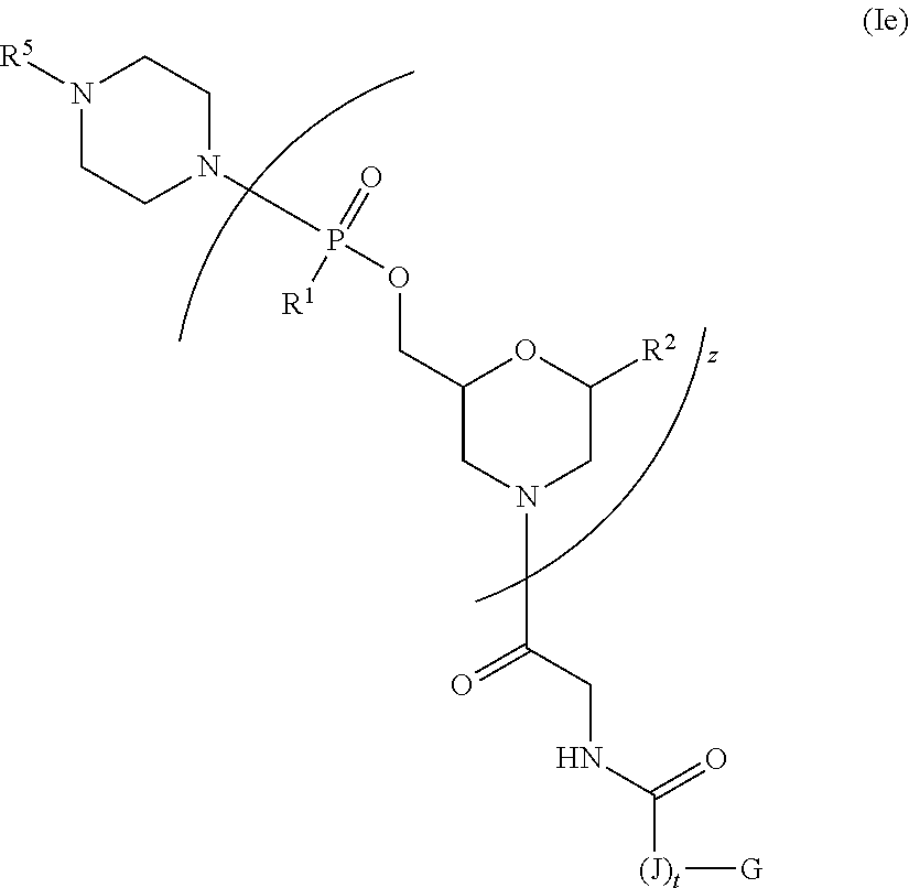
C1(COP(=O)([R1])N2CCN([R5])CC2)CN(C(CNC([(J)t][G])=O)=O)CC([R2])O1
